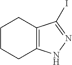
C1CCC2=C(C1)C(I)=NN2
